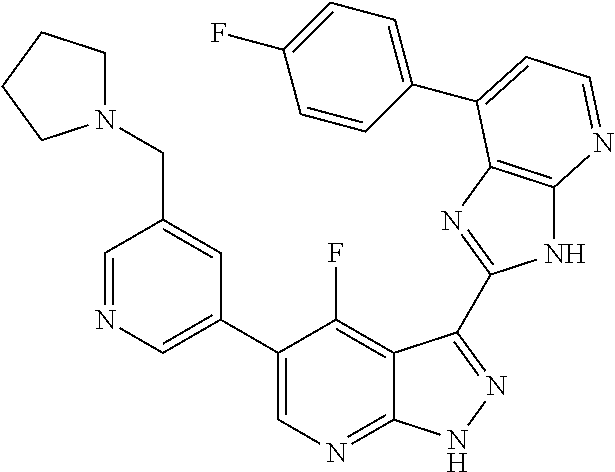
C1=NC=C(C2=CN=C3C(=C2F)C(C2=NC4=C(N2)N=CC=C4C2=CC=C(F)C=C2)=NN3)C=C1CN1CCCC1
